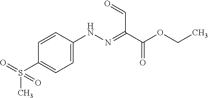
C1(S(C)(=O)=O)=CC=C(NN=C(C(OCC)=O)C=O)C=C1
